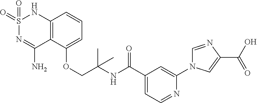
C12=C(C(OCC(NC(C3=CC=NC(N4C=NC(C(O)=O)=C4)=C3)=O)(C)C)=CC=C1)C(N)=NS(=O)(=O)N2
